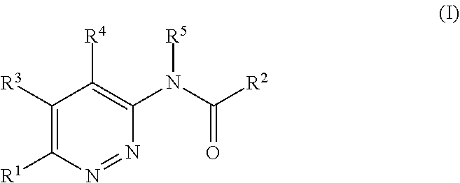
C1([R3])=C([R1])N=NC(N([R5])C(=O)[R2])=C1[R4]
